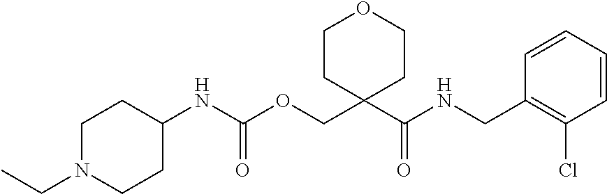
C1=CC(CNC(C2(COC(NC3CCN(CC)CC3)=O)CCOCC2)=O)=C(Cl)C=C1
